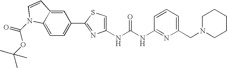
N(C(NC1=NC(CN2CCCCC2)=CC=C1)=O)C1=CSC(C2=CC=C3C(=C2)C=CN3C(OC(C)(C)C)=O)=N1
